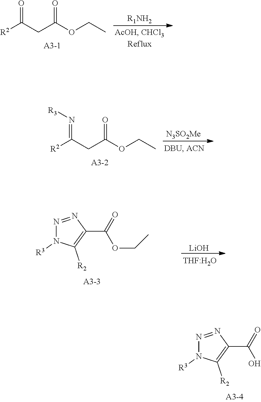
C(C(OCC)=O)C([R2])=O.[R1NH2].C(C(OCC)=O)C([R2])=N[R3].[N3SO2Me].[LiOH].N1=NC(C(=O)OCC)=C([R2])N1[R3].[THF:H2O].N1=NC(C(=O)O)=C([R2])N1[R3]
